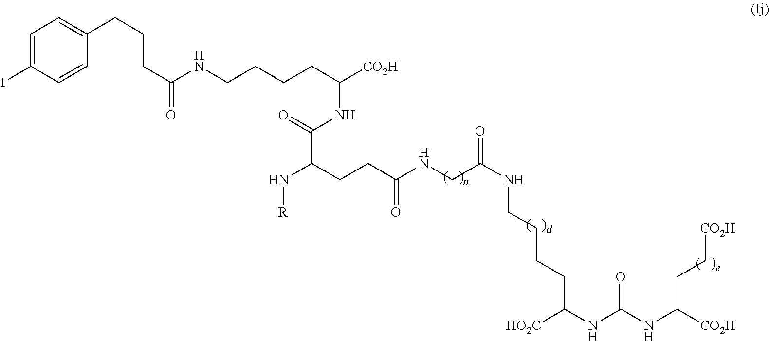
C1=C(I)C=CC(CCCC(NCCCCC([CO2H])NC(=O)C(N[R])CCC(NCC(NCCCCC(NC(NC([CO2H])CC[CO2H])=O)[HO2C])=O)=O)=O)=C1
